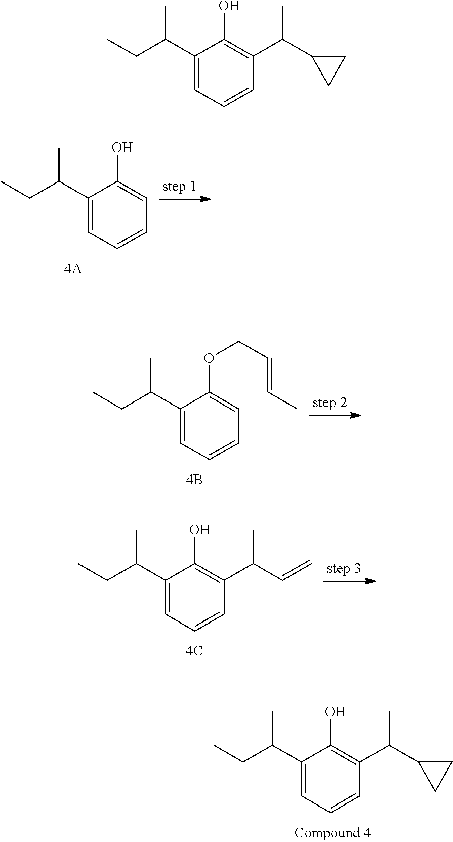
C1(C(CC)C)=CC=CC(C(C2CC2)C)=C1O.C1(C(CC)C)=CC=CC=C1O.C1(C(CC)C)=CC=CC=C1OCC=CC.C1(C(CC)C)=CC=CC(C(C=C)C)=C1O.C1(C(CC)C)=CC=CC(C(C2CC2)C)=C1O
